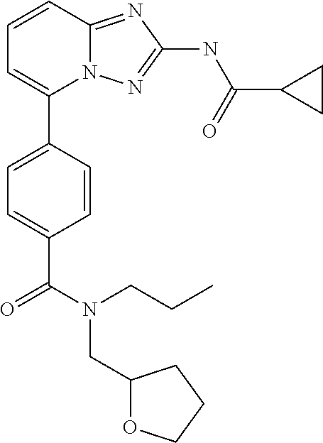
C1=CC2=NC(NC(C3CC3)=O)=NN2C(C2=CC=C(C(N(CCC)CC3OCCC3)=O)C=C2)=C1
